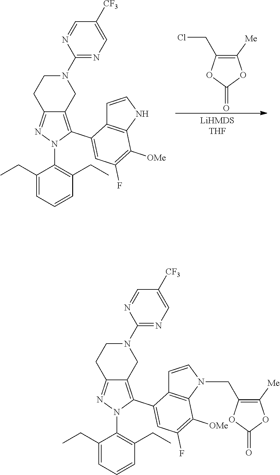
C12=NN(C3=C(CC)C=CC=C3CC)C(C3=CC(F)=C([OMe])C4=C3C=CN4)=C1CN(C1=NC=C([CF3])C=N1)CC2.ClCC1=C([Me])OC(=O)O1.C12=NN(C3=C(CC)C=CC=C3CC)C(C3=CC(F)=C([OMe])C4=C3C=CN4CC3=C([Me])OC(=O)O3)=C1CN(C1=NC=C([CF3])C=N1)CC2
